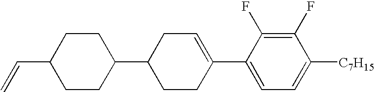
C1(F)=C(F)C(C2=CCC(C3CCC(C=C)CC3)CC2)=CC=C1[C7H15]
